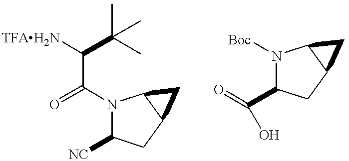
N1(C(=O)C([TFAH2N])C(C)(C)C)C([NC])CC2C1C2.N1([Boc])C(C(=O)O)CC2C1C2
